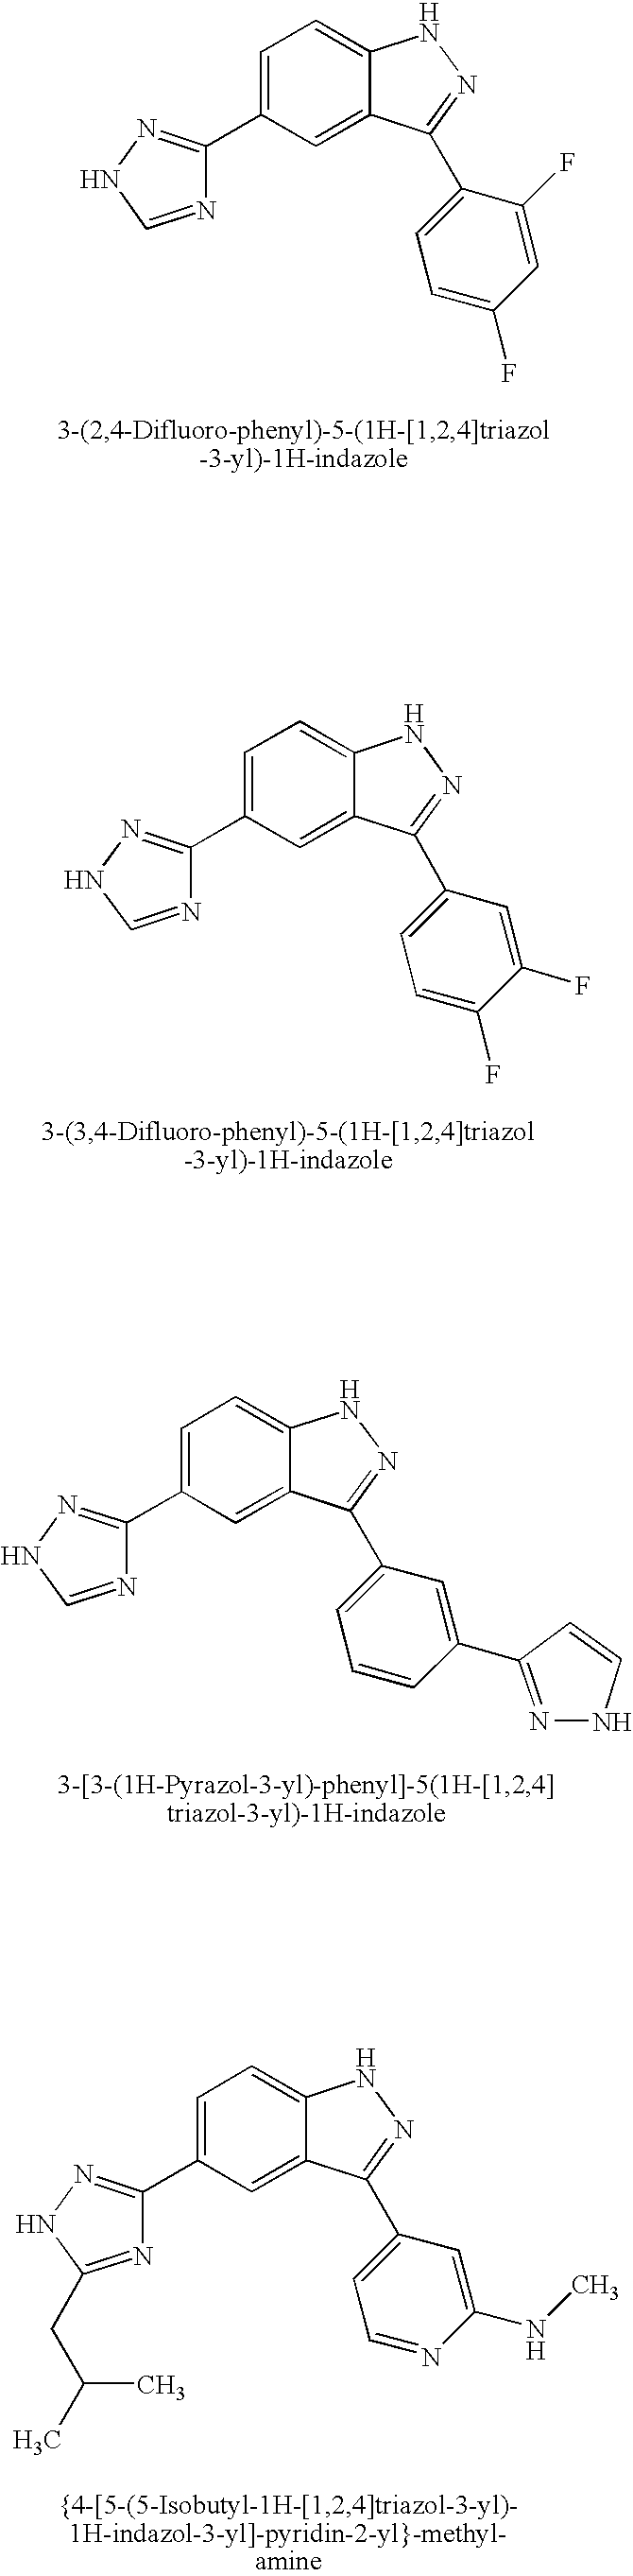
C1=C(C2=NNC(CC(C)C)=N2)C=C2C(=C1)NN=C2C1=CC=NC(NC)=C1.C1=C(C2=NNC=N2)C=C2C(=C1)NN=C2C1=CC=C(F)C=C1F.C1=C(C2=NNC=N2)C=C2C(=C1)NN=C2C1=CC=C(F)C(F)=C1.C1=C(C2=NNC=N2)C=C2C(=C1)NN=C2C1=CC=CC(C2=NNC=C2)=C1
